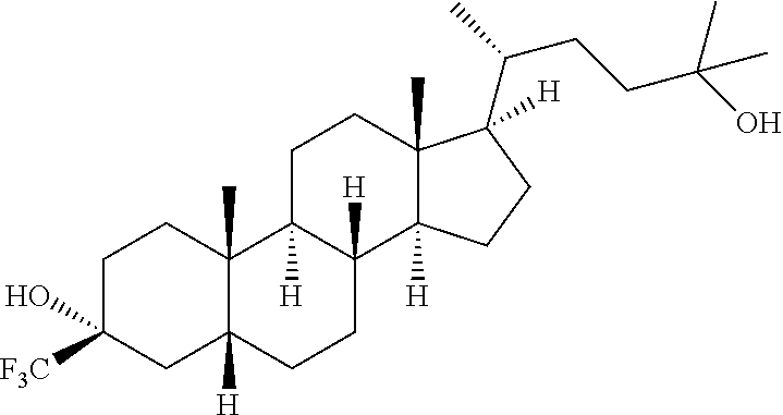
C1C([F3C])(O)CC2([H])C(C)(C1)C1([H])C([H])(CC2)C2([H])C(C)(CC1)C([H])(C(C)CCC(C)(C)O)CC2
